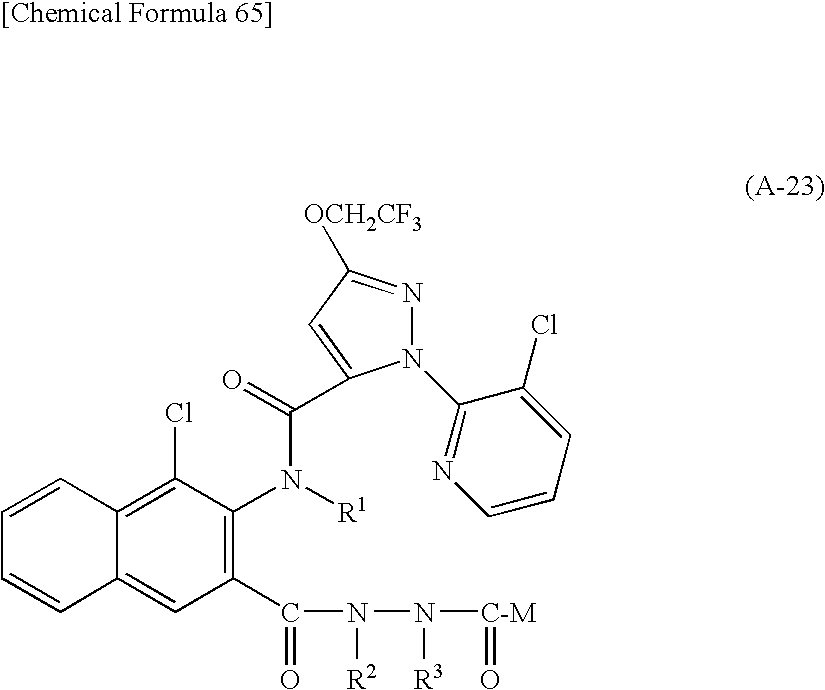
N1(C2=NC=CC=C2Cl)N=C([OCH2CF3])C=C1C(=O)N([R1])C1=C(C(=O)N([R2])N([R3])[C-M]=O)C=C2C(=C1Cl)C=CC=C2
